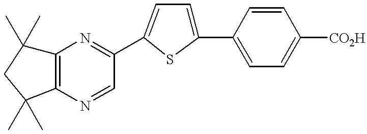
C12=C(N=CC(C3=CC=C(C4=CC=C([CO2H])C=C4)S3)=N1)C(C)(C)CC2(C)C
